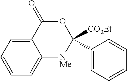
O1C(=O)C2=CC=CC=C2[NMe]C1(C1=CC=CC=C1)[CO2Et]
